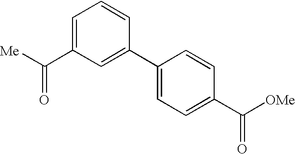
C1=C(C([Me])=O)C=C(C2=CC=C(C([OMe])=O)C=C2)C=C1
